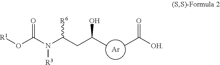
O(C(=O)N([R3])C([R6])CC(C)O)[R1].[Ar].CC([OH])=O
